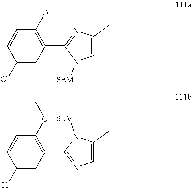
C1(C2=C(OC)C=CC(Cl)=C2)=NC(C)=CN1[SEM].C1(C2=C(OC)C=CC(Cl)=C2)=NC=C(C)N1[SEM]
